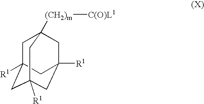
C1C2([R1])CC3([R1])CC([R1])(CC1([(CH2)m][C(O)L1])C3)C2
